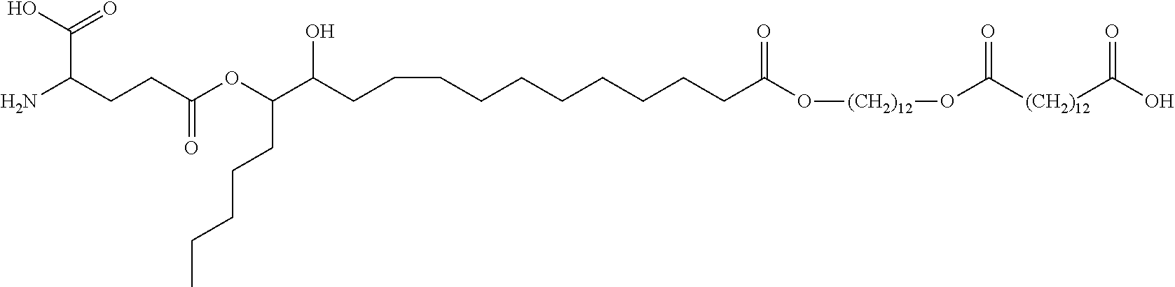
NC(CCC(OC(C(CCCCCCCCCCC(O[(CH2)12]OC([(CH2)12]C(=O)O)=O)=O)O)CCCCC)=O)C(O)=O
